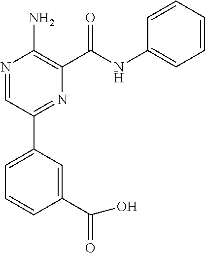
N1=CC(C2=CC=CC(C(=O)O)=C2)=NC(C(NC2=CC=CC=C2)=O)=C1N
